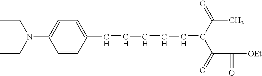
C1=CC(N(CC)CC)=CC=C1C=CC=CC=C(C(C([OEt])=O)=O)C(C)=O
